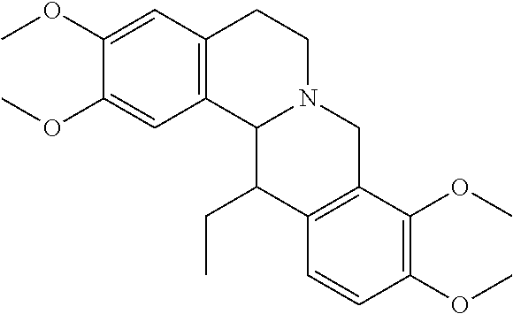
C1(OC)=CC2=C(C=C1OC)CCN1C2C(CC)C2=C(C1)C(OC)=C(OC)C=C2
